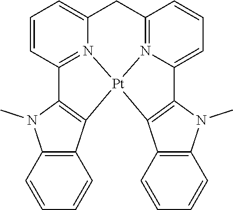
C1C2=N3C(=CC=C2)C2=C([Pt]34N3=C(C=CC=C13)C1=C4C3=C(N1C)C=CC=C3)C1=C(N2C)C=CC=C1
